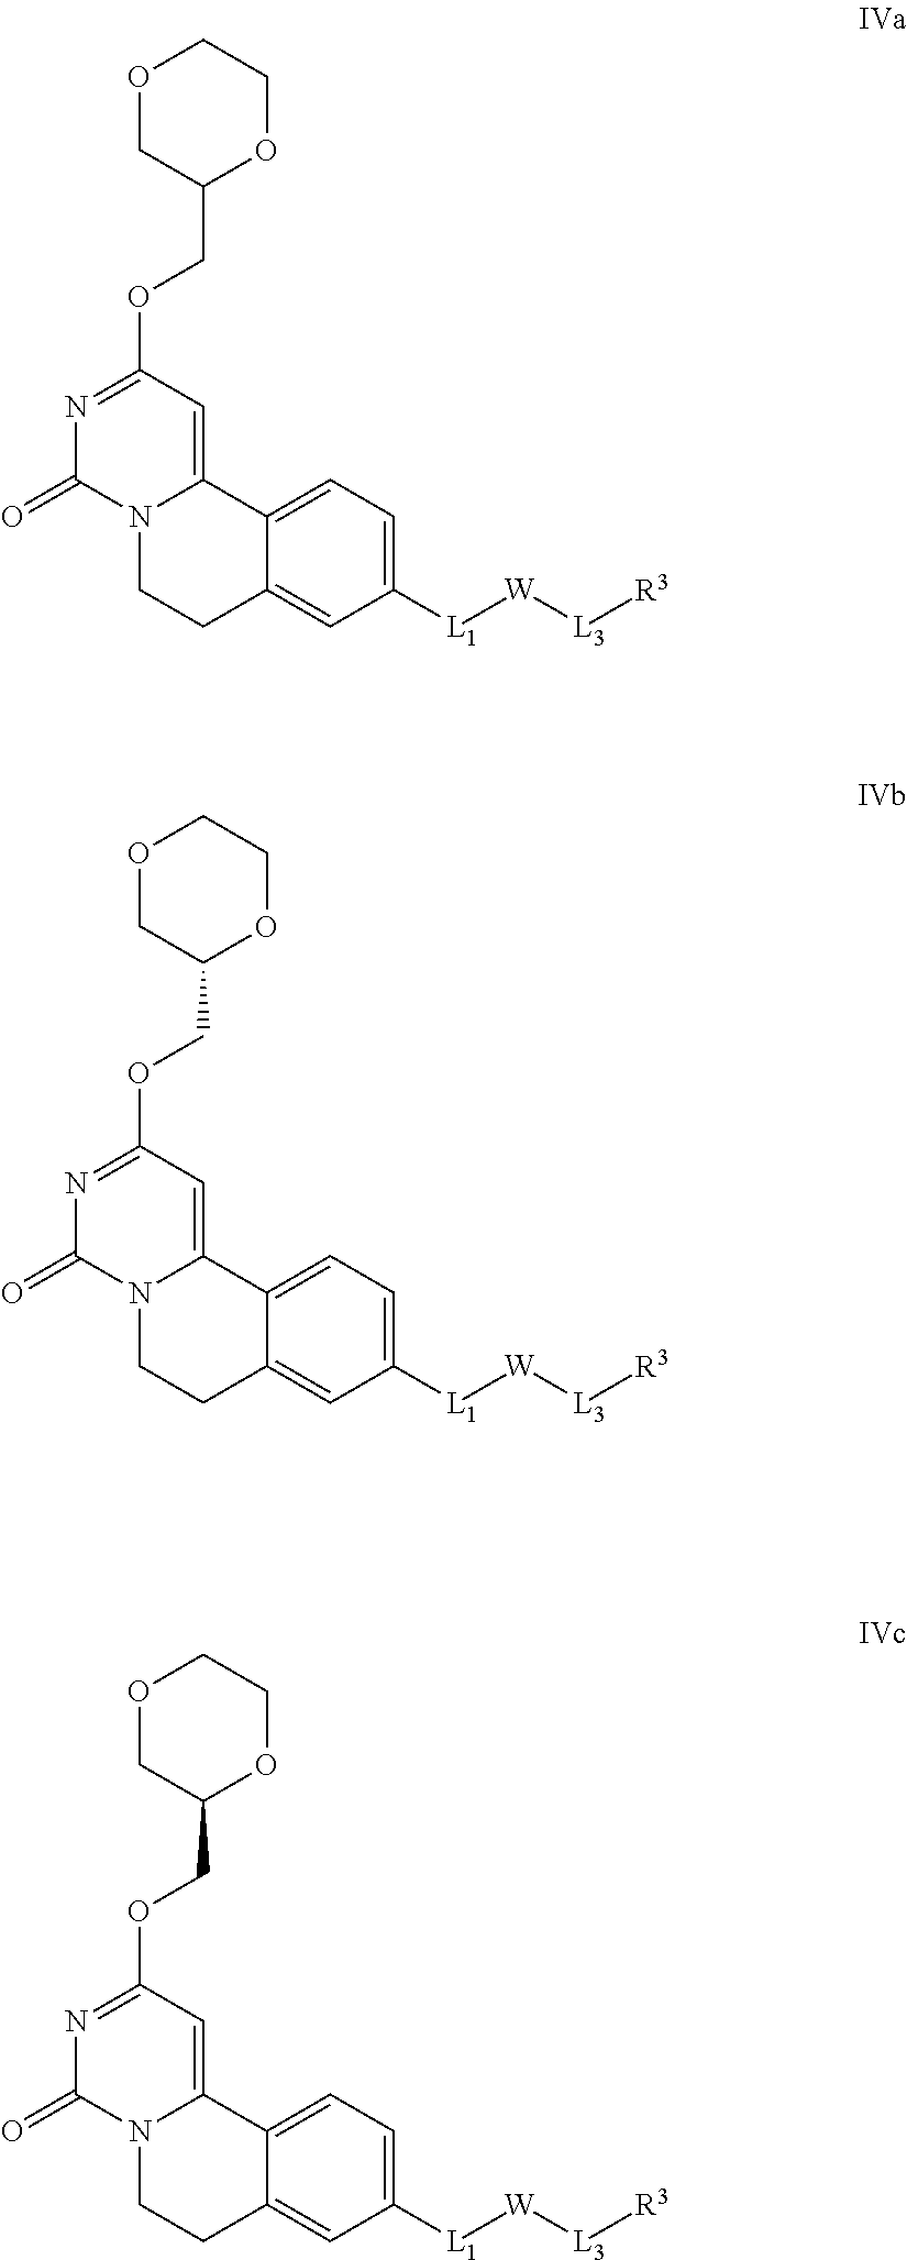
O1CC(COC2=NC(=O)N3C(=C2)C2=CC=C([L1][W][L3][R3])C=C2CC3)OCC1.O1CC(COC2=NC(=O)N3C(=C2)C2=CC=C([L1][W][L3][R3])C=C2CC3)OCC1.O1CC(COC2=NC(=O)N3C(=C2)C2=CC=C([L1][W][L3][R3])C=C2CC3)OCC1
